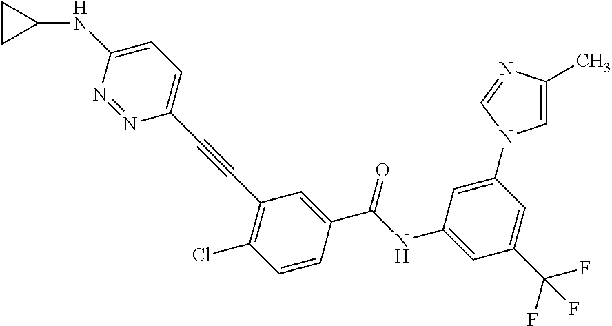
C1=C(C(F)(F)F)C=C(NC(C2=CC(C#CC3=CC=C(NC4CC4)N=N3)=C(Cl)C=C2)=O)C=C1N1C=C(C)N=C1
